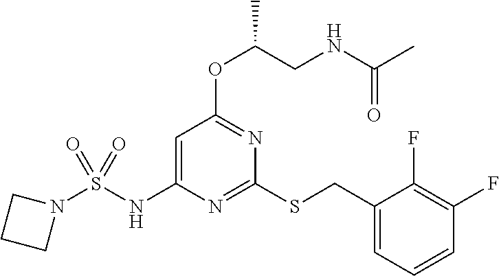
S(NC1=CC(OC(CNC(C)=O)C)=NC(SCC2=CC=CC(F)=C2F)=N1)(=O)(=O)N1CCC1
